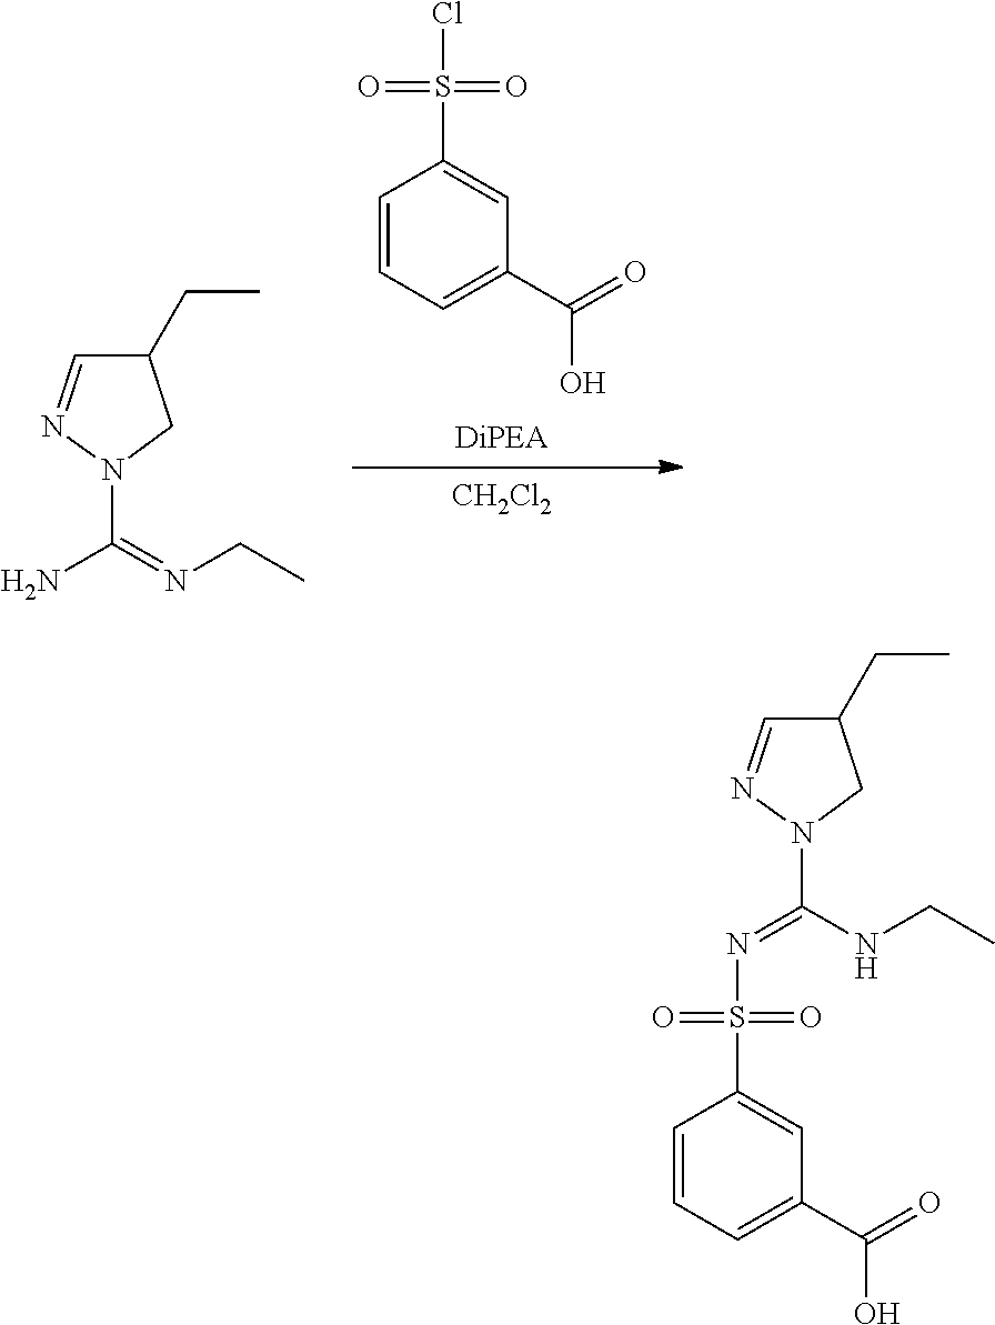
NC(=NCC)N1CC(CC)C=N1.C1=C(C(=O)O)C=C(S(=O)(=O)Cl)C=C1.[CH2Cl2].C(NCC)(N1CC(CC)C=N1)=NS(C1=CC(C(=O)O)=CC=C1)(=O)=O
